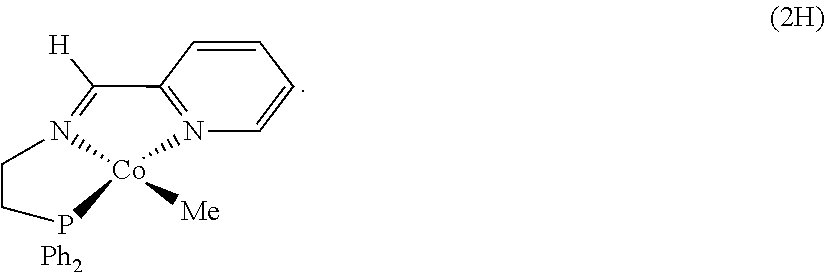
C1=CN2=C(C=C1)C([H])=N1[Co]2([Me])PCC1.[Ph2]
